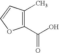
C1(C(O)=O)=C(C)C=CO1
